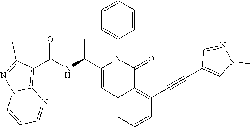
C12=CC=CC(C#CC3=CN(C)N=C3)=C1C(=O)N(C1=CC=CC=C1)C(C(C)NC(=O)C1=C3N(N=C1C)C=CC=N3)=C2
